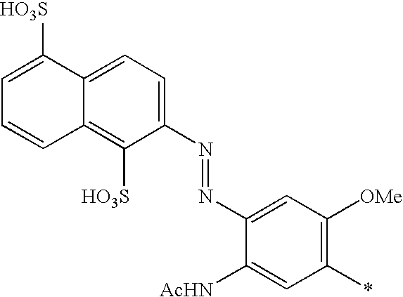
C1=C2C(=C([HO3S])C(N=NC3=CC([OMe])=C(*)C=C3[AcHN])=C1)C=CC=C2[HO3S]
